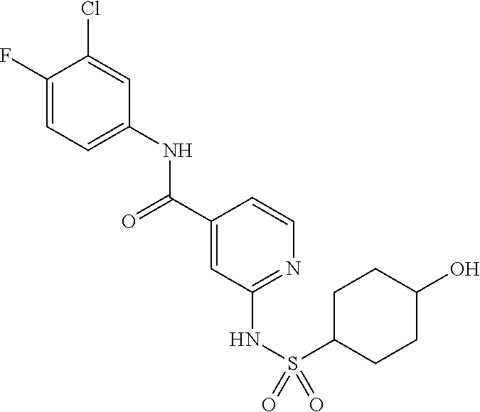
C1(F)=CC=C(NC(C2=CC(NS(=O)(C3CCC(O)CC3)=O)=NC=C2)=O)C=C1Cl
